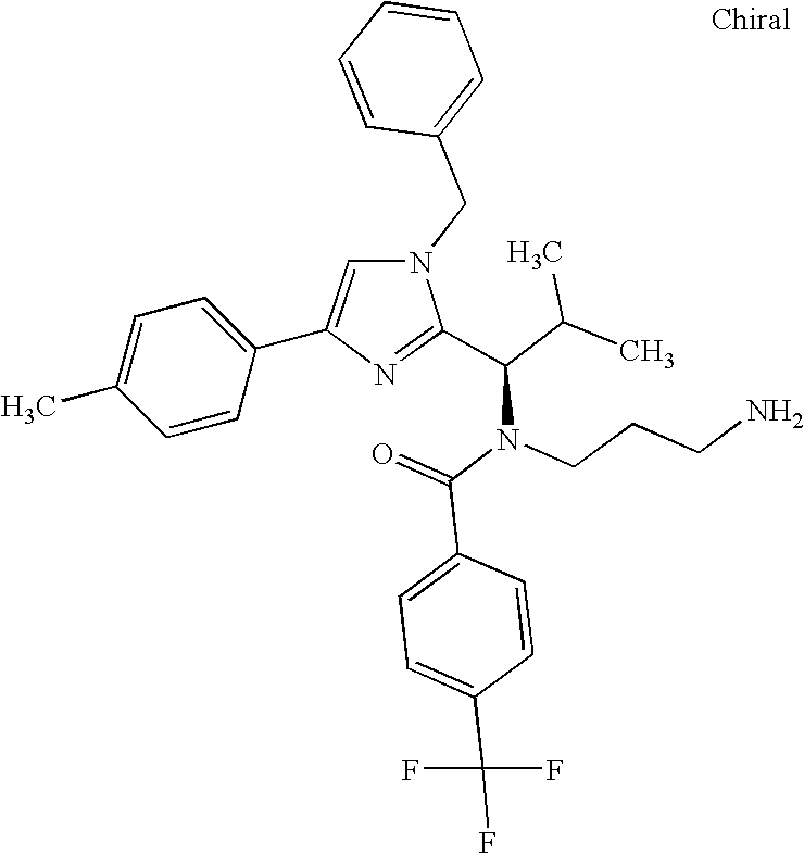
N1(CC2=CC=CC=C2)C=C(C2=CC=C(C)C=C2)N=C1C(C(C)C)N(C(=O)C1=CC=C(C(F)(F)F)C=C1)CCCN
